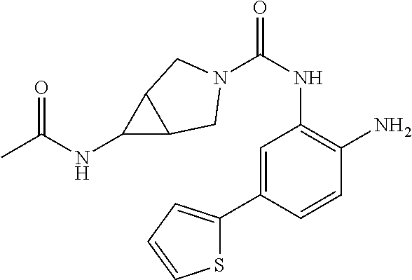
C(NC1=C(N)C=CC(C2=CC=CS2)=C1)(=O)N1CC2C(NC(=O)C)C2C1
